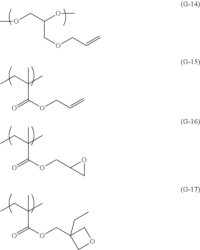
COCC(OC)COCC=C.CCC(C)(C(OCC=C)=O)C.CCC(C)(C(OCC1CO1)=O)C.CCC(C)(C(OCC1(CC)COC1)=O)C
